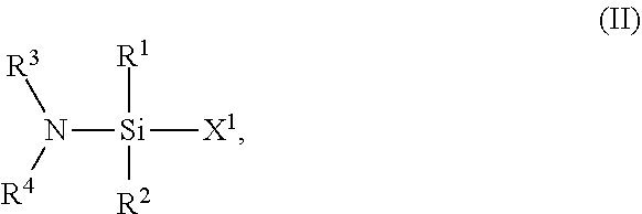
[Si](N([R4])[R3])([R1])([R2])[X1]
